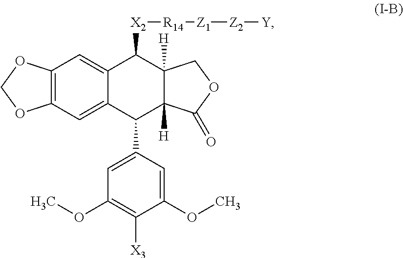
C12=C(C=C3C(=C1)C([X2][R14][Z1][Z2][Y])C1([H])C([H])(C3C3=CC(OC)=C([X3])C(OC)=C3)C(=O)OC1)OCO2
